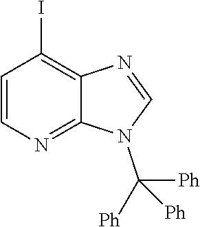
C1=CN=C2C(=C1I)N=CN2C([Ph])([Ph])[Ph]
